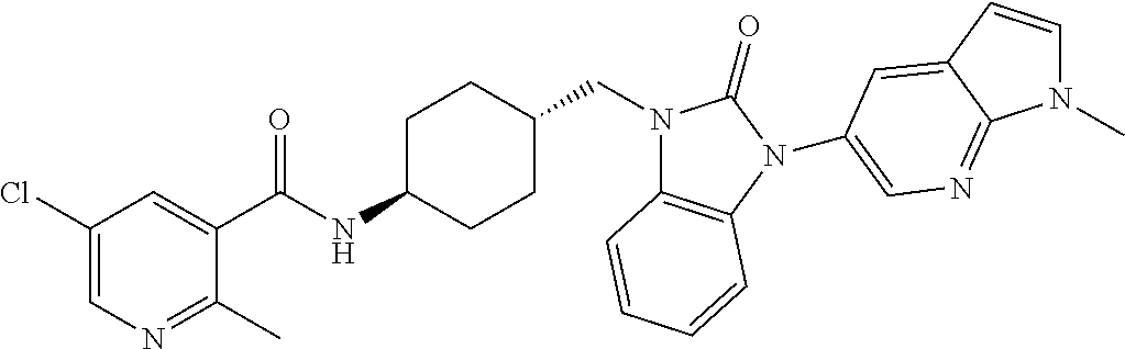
C1(Cl)=CN=C(C)C(C(NC2CCC(CN3C4=C(N(C5=CN=C6N(C)C=CC6=C5)C3=O)C=CC=C4)CC2)=O)=C1
